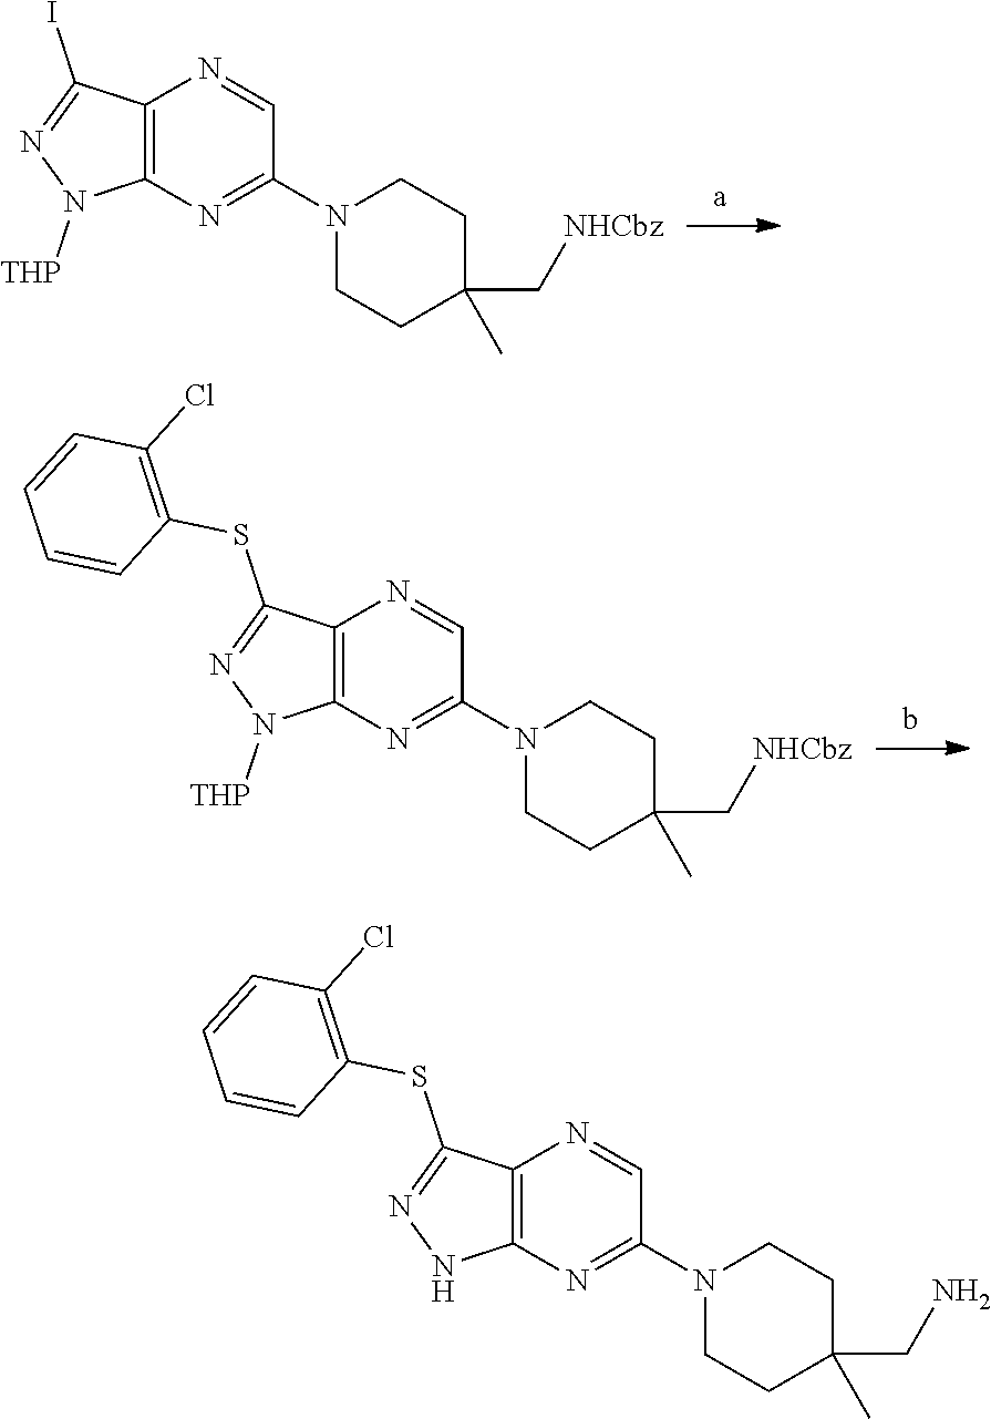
C12=C(N=C(N3CCC(C)(C[NHCbz])CC3)C=N1)N([THP])N=C2I.C12=C(N=C(N3CCC(C)(C[NHCbz])CC3)C=N1)N([THP])N=C2SC1=C(Cl)C=CC=C1.C12=C(N=C(N3CCC(C)(CN)CC3)C=N1)NN=C2SC1=C(Cl)C=CC=C1
